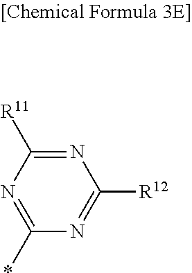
N1=C([R11])N=C(*)N=C1[R12]
